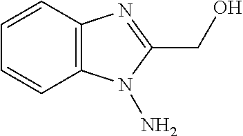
C1=CC2=C(C=C1)N(N)C(CO)=N2
